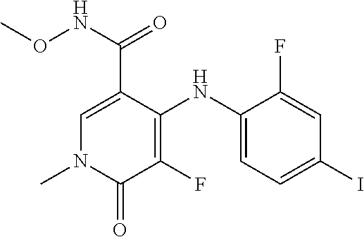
C1=C(C(NOC)=O)C(NC2=CC=C(I)C=C2F)=C(F)C(=O)N1C
